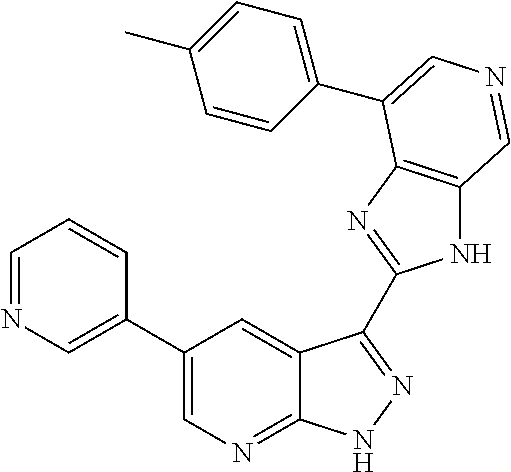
C1=NC=C(C2=CN=C3C(=C2)C(C2=NC4=C(N2)C=NC=C4C2=CC=C(C)C=C2)=NN3)C=C1
